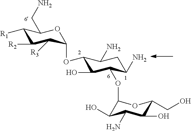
C1([R1])C([R2])C([R3])C(OC2C(O)C(OC3C(O)C(N)C(O)C(CO)O3)C(N)CC2N)OC1CN
